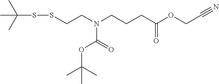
C(SSCCN(CCCC(OCC#N)=O)C(=O)OC(C)(C)C)(C)(C)C
